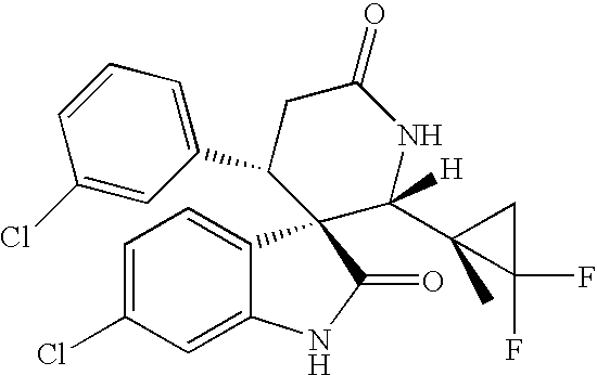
C1=C(Cl)C=C2C(=C1)C1(C(=O)N2)C(C2=CC=CC(Cl)=C2)CC(=O)NC1([H])C1(C)C(F)(F)C1
